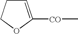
C1C=C([CO]C)OC1
